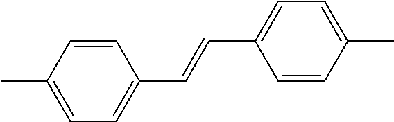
C1=CC(C)=CC=C1C=CC1=CC=C(C)C=C1
